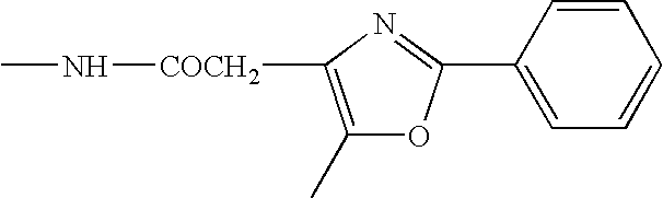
C1(C)=C([COCH2]NC)N=C(C2=CC=CC=C2)O1
